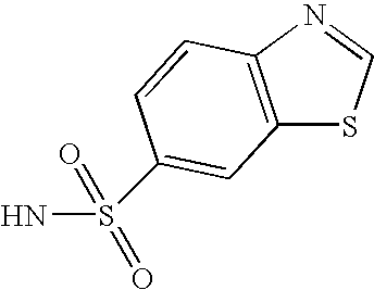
S(N)(=O)(=O)C1=CC2=C(N=CS2)C=C1
